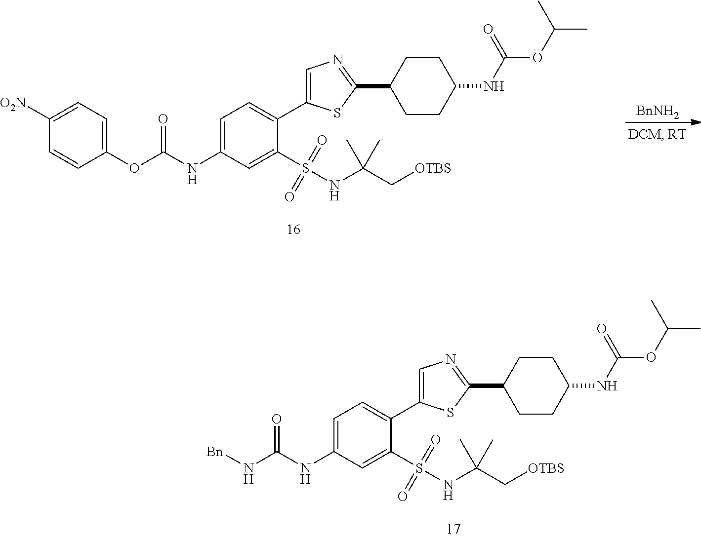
C1=C(NC(OC2=CC=C([O2N])C=C2)=O)C=C(S(=O)(=O)NC(C[OTBS])(C)C)C(C2=CN=C(C3CCC(NC(OC(C)C)=O)CC3)S2)=C1.[BnNH2].C1=C(NC(N[Bn])=O)C=C(S(=O)(=O)NC(C[OTBS])(C)C)C(C2=CN=C(C3CCC(NC(OC(C)C)=O)CC3)S2)=C1
